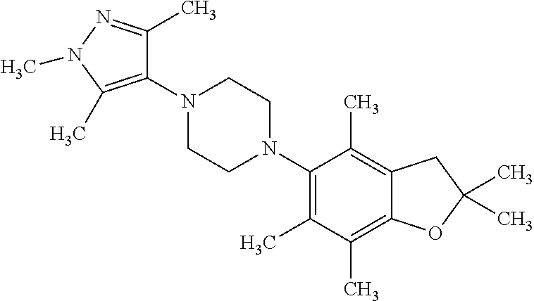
C1(N2CCN(C3=C(C)C(C)=C4C(=C3C)CC(C)(C)O4)CC2)=C(C)N(C)N=C1C
